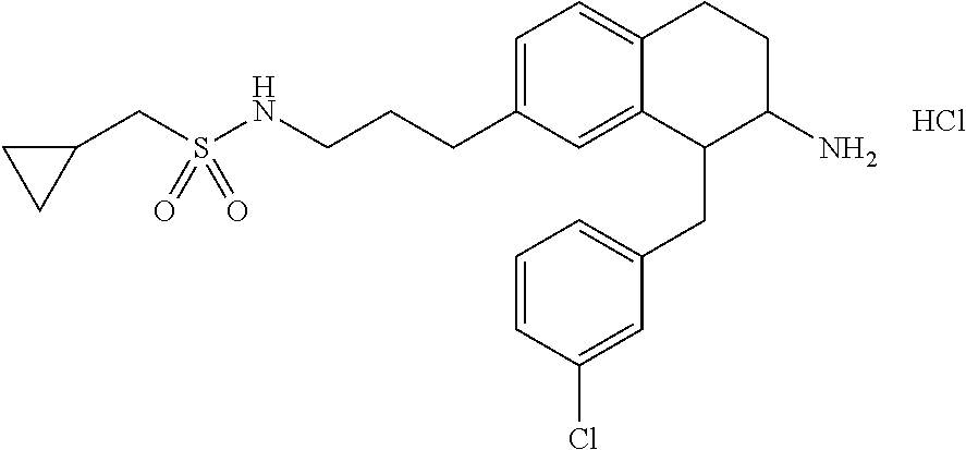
C1=C(CCCNS(CC2CC2)(=O)=O)C=C2C(=C1)CCC(N)C2CC1=CC=CC(Cl)=C1.Cl
